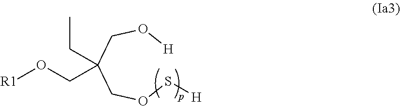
O([R1])CC(CC)(CO[H])COS[H]
